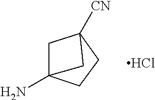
C1CC2([CN])CC1(N)C2.Cl
